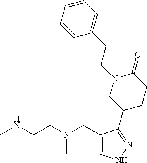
CNCCN(CC1=CNN=C1C1CCC(=O)N(CCC2=CC=CC=C2)C1)C
